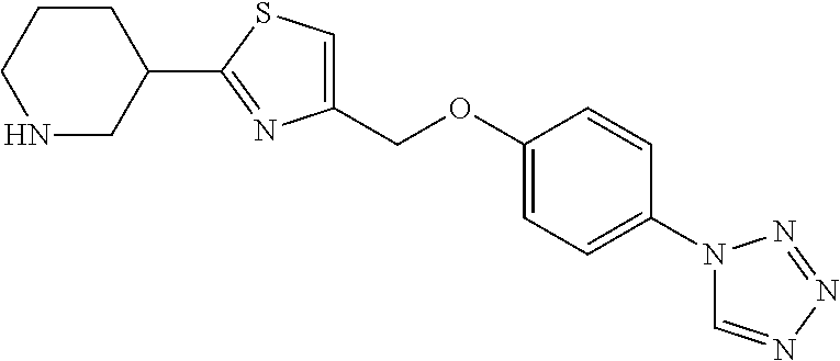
C1CCNCC1C1=NC(COC2=CC=C(N3C=NN=N3)C=C2)=CS1
